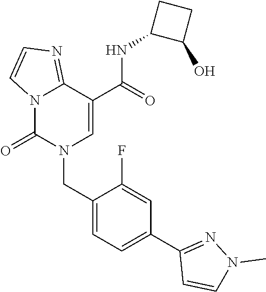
C12=NC=CN1C(=O)N(CC1=CC=C(C3=NN(C)C=C3)C=C1F)C=C2C(NC1C(O)CC1)=O
